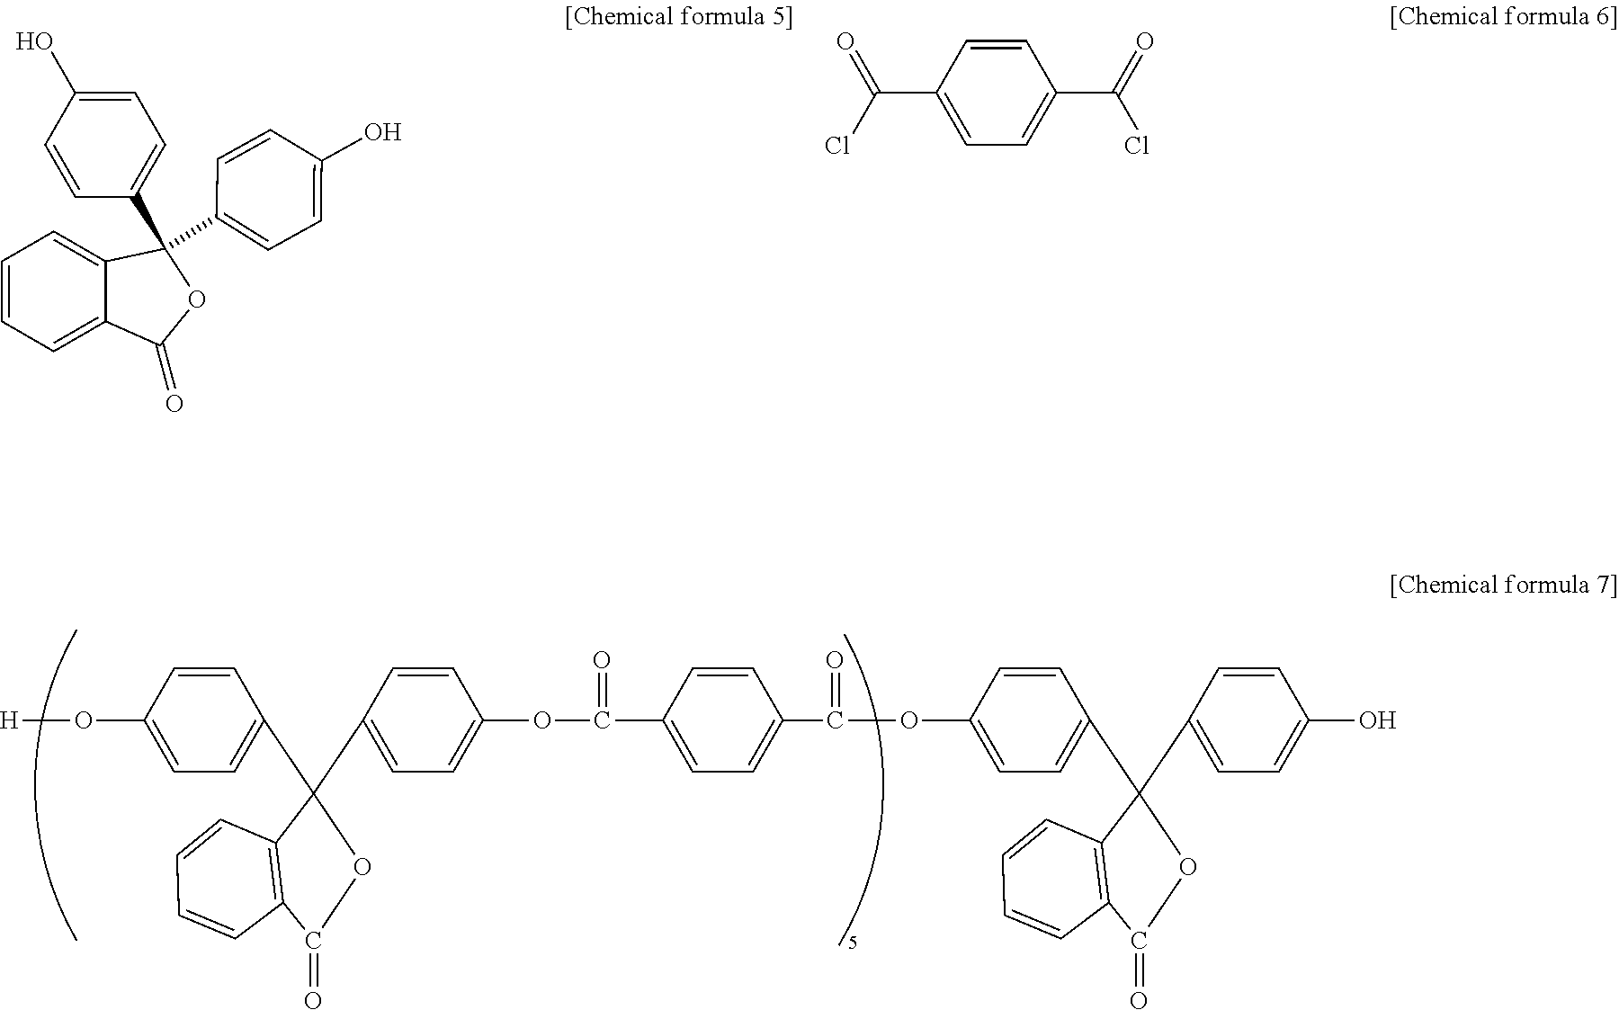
C1=CC(O[H])=CC=C1C1(C2=CC=C(OC(=O)C3=CC=C(C(OC4=CC=C(C5(C6=CC=C(O)C=C6)C6=C(C(=O)O5)C=CC=C6)C=C4)=O)C=C3)C=C2)C2=C(C(=O)O1)C=CC=C2.C1=C(O)C=CC(C2(C3=CC=C(O)C=C3)C3=CC=CC=C3C(=O)O2)=C1.C1=CC(C(Cl)=O)=CC=C1C(Cl)=O
